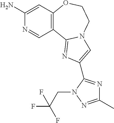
C1(N)=CC2=C(C=N1)C1=NC(C3=NC(C)=NN3CC(F)(F)F)=CN1CCO2
